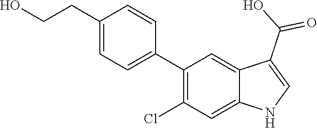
C1=C(CCO)C=CC(C2=C(Cl)C=C3C(=C2)C(C(O)=O)=CN3)=C1
